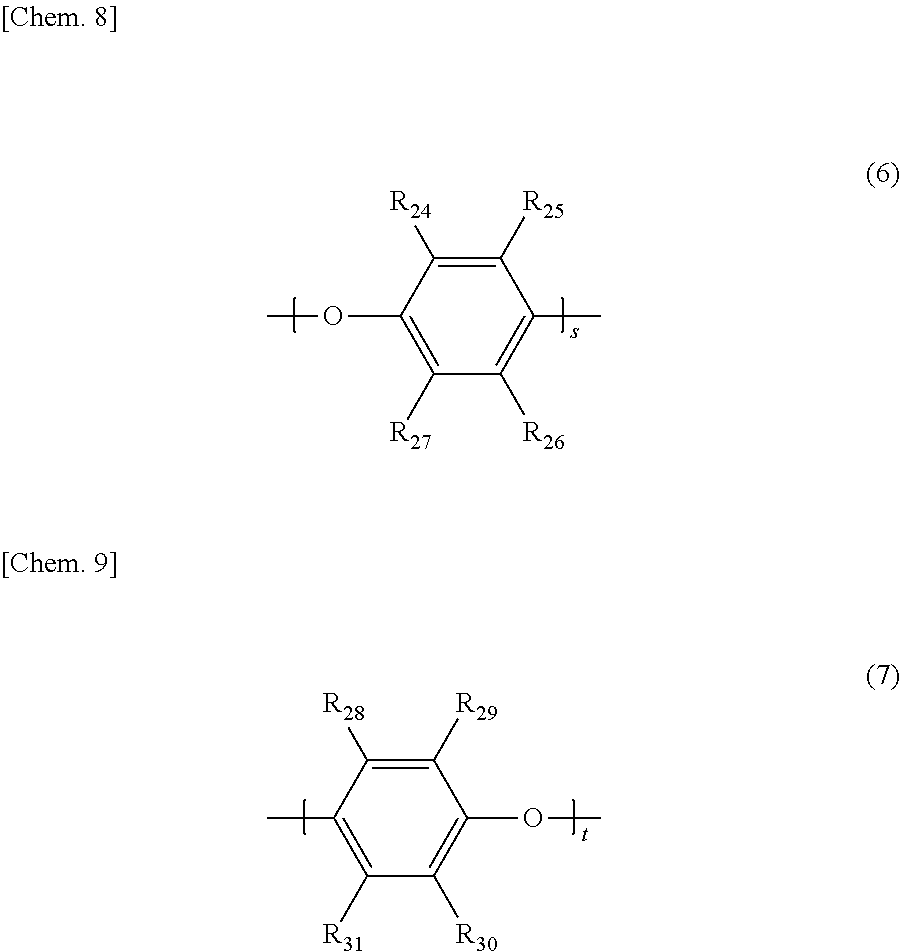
C1([R25])=C([R24])C(OC)=C([R27])C([R26])=C1C.C1([R28])=C([R29])C(OC)=C([R30])C([R31])=C1C
